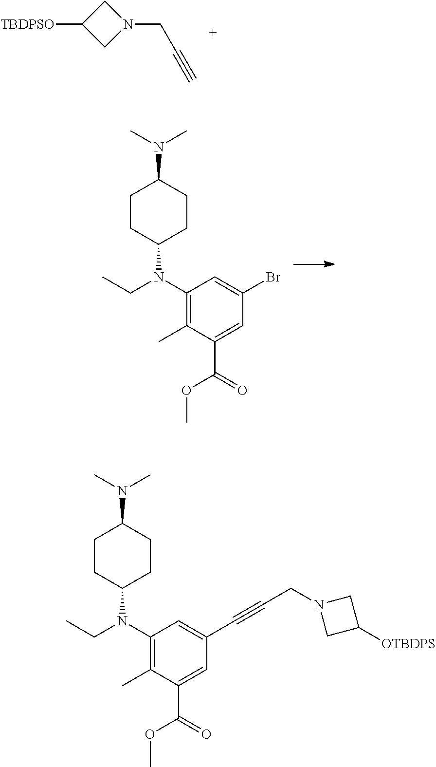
C1([TBDPSO])CN(CC#C)C1.C1CC(N(C2=C(C)C(C(=O)OC)=CC(Br)=C2)CC)CCC1N(C)C.C1CC(N(C2=C(C)C(C(=O)OC)=CC(C#CCN3CC([OTBDPS])C3)=C2)CC)CCC1N(C)C
